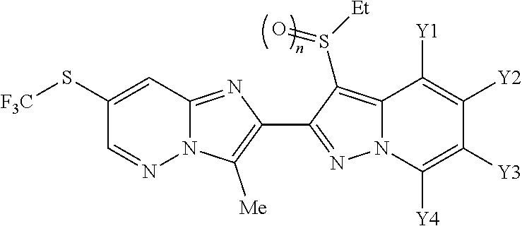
N12C(=NC(C3=NN4C(=C3S([Et])=O)C([Y1])=C([Y2])C([Y3])=C4[Y4])=C1[Me])C=C(S[F3C])C=N2
